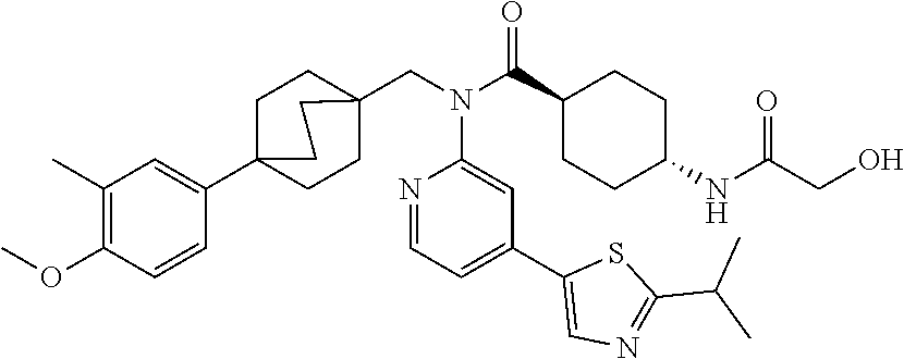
C1=NC(N(C(C2CCC(NC(CO)=O)CC2)=O)CC23CCC(C4=CC(C)=C(OC)C=C4)(CC2)CC3)=CC(C2=CN=C(C(C)C)S2)=C1
